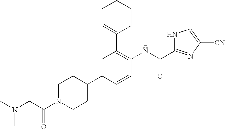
CN(CC(N1CCC(C2=CC(C3=CCCCC3)=C(NC(=O)C3=NC([CN])=CN3)C=C2)CC1)=O)C
